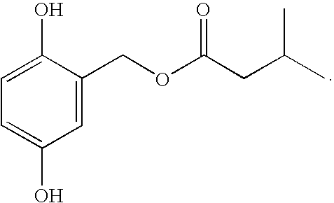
C1=C(COC(CC(C)C)=O)C(O)=CC=C1O
